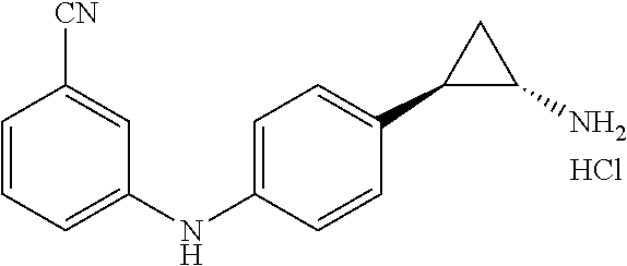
C1=C(NC2=CC=CC([CN])=C2)C=CC(C2C(N)C2)=C1.Cl
